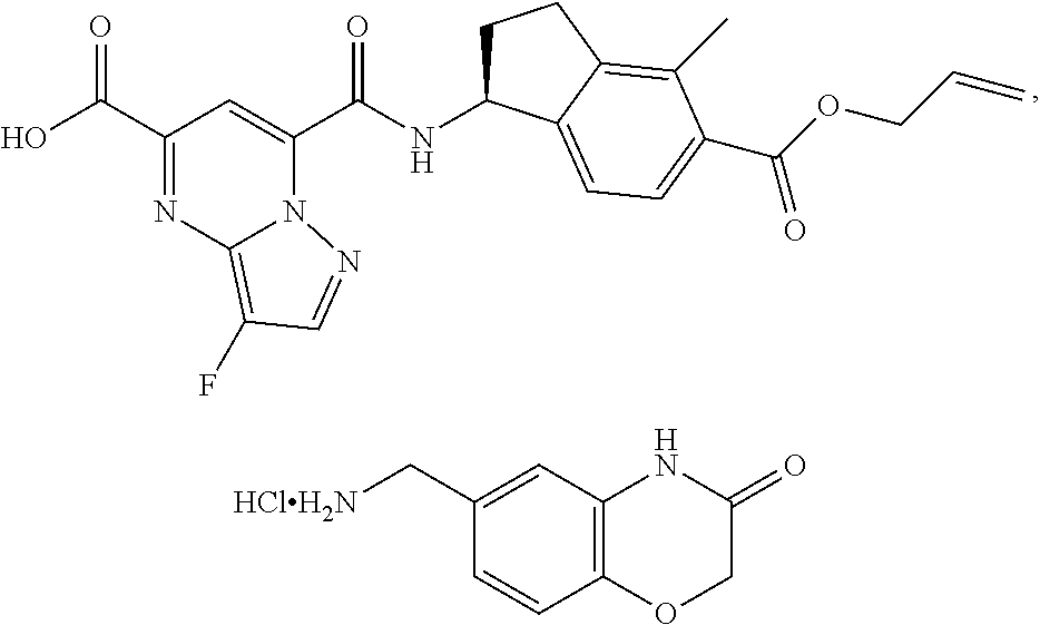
C1(C(=O)O)=NC2=C(F)C=NN2C(C(=O)NC2CCC3=C(C)C(C(=O)OCC=C)=CC=C23)=C1.C1(C[HClH2N])=CC2=C(C=C1)OCC(=O)N2
